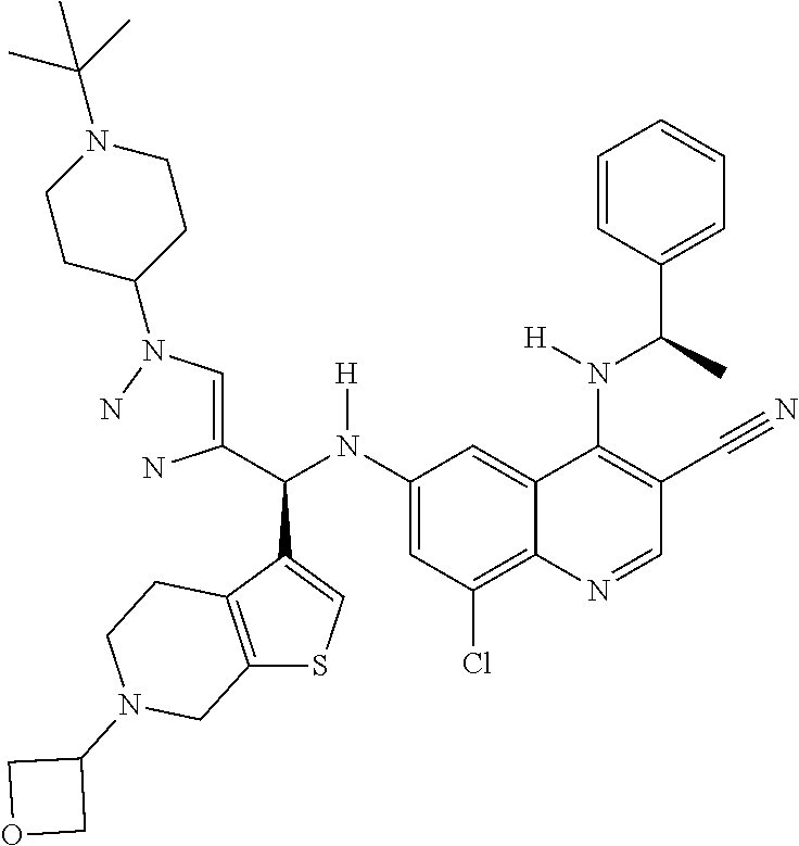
C1(N(C(C(=CN(N)C2CCN(C(C)(C)C)CC2)N)C2=CSC3=C2CCN(C2COC2)C3)[H])=CC(Cl)=C2C(=C1)C(N([H])C(C1=CC=CC=C1)C)=C(C#N)C=N2
